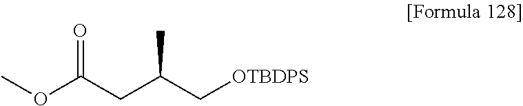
COC(=O)CC(C)C[OTBDPS]
